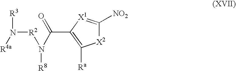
[X2]1C([NO2])=[X1]C(C(=O)N([R2]N([R3])[R4a])[R8])=C1[Ra]
